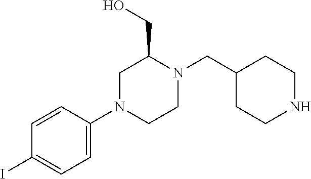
C1(I)=CC=C(N2CCN(CC3CCNCC3)C(CO)C2)C=C1
